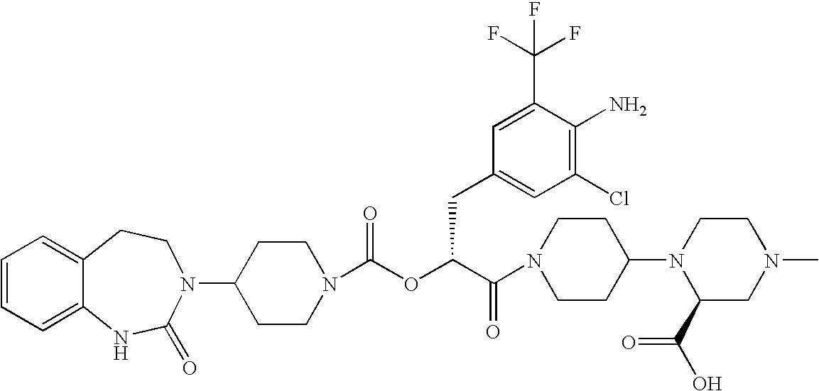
C1(N2C(=O)NC3=CC=CC=C3CC2)CCN(C(OC(C(=O)N2CCC(N3C(C(=O)O)CN(C)CC3)CC2)CC2=CC(Cl)=C(N)C(C(F)(F)F)=C2)=O)CC1
